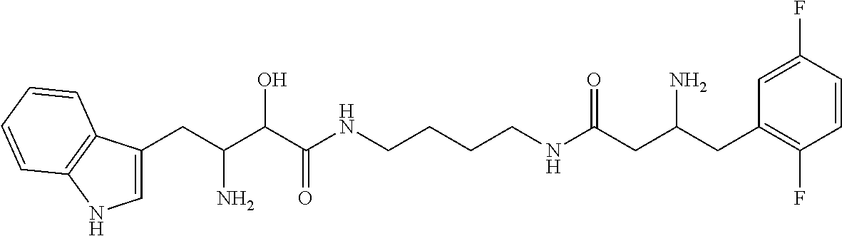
C(C(C(C(NCCCCNC(CC(CC1=C(F)C=CC(F)=C1)N)=O)=O)O)N)C1=CNC2=C1C=CC=C2
